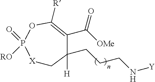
[X]1CC([H])(CCCN[Y])C(C([OMe])=O)=C([R])OP1([RO])=O
